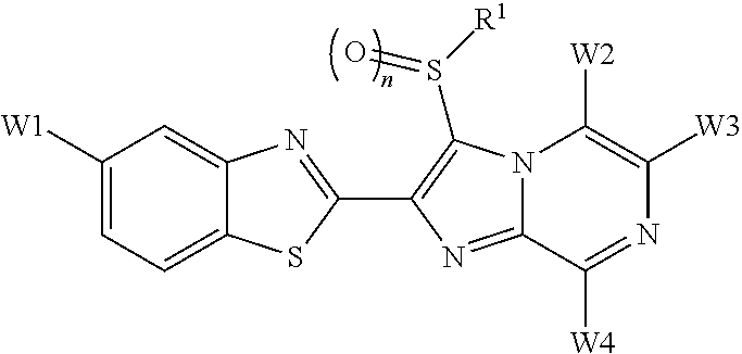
C12=CC=C([W1])C=C1N=C(C1=C(S([R1])=O)N3C(=N1)C([W4])=NC([W3])=C3[W2])S2
